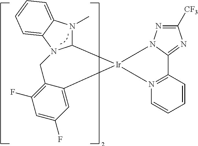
C1=C(F)C=C2C(=C1F)CN1C(N(C)C3=CC=CC=C31)[Ir]21N2=C(C=CC=C2)C2=NC([CF3])=NN21
